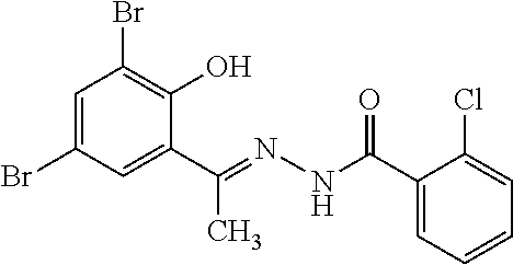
C1=C(Br)C=C(C(=NNC(C2=CC=CC=C2Cl)=O)C)C(O)=C1Br
